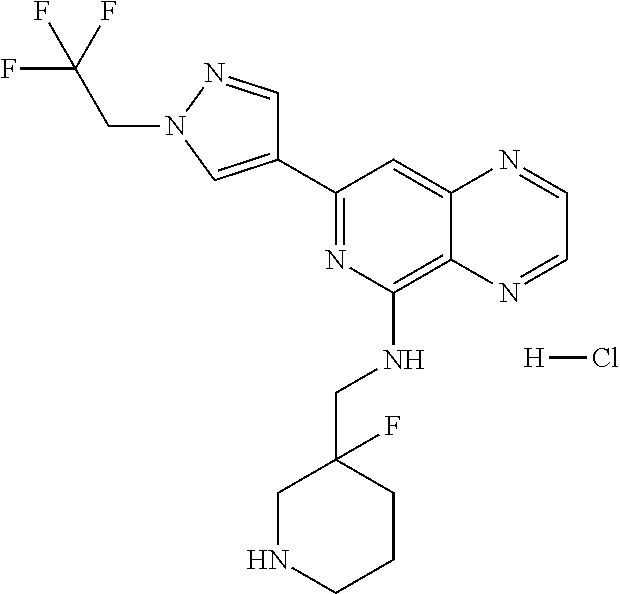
C1(C2=NC(NCC3(F)CNCCC3)=C3C(=C2)N=CC=N3)=CN(CC(F)(F)F)N=C1.[H]Cl
